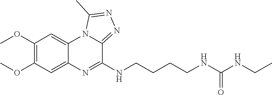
C1(OC)=C(OC)C=C2C(=C1)N1C(=NN=C1C)C(NCCCCNC(NCC)=O)=N2
